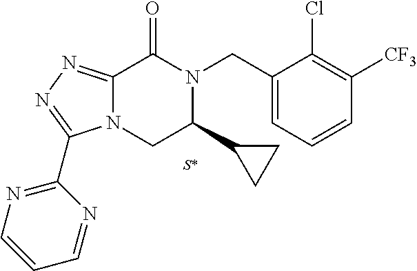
C12=NN=C(C3=NC=CC=N3)N1CC(C1CC1)N(CC1=CC=CC([CF3])=C1Cl)C2=O
